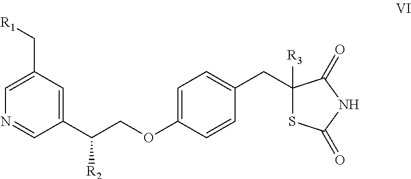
C1=C(OCC([R2])C2=CC(C[R1])=CN=C2)C=CC(CC2([R3])SC(=O)NC2=O)=C1
